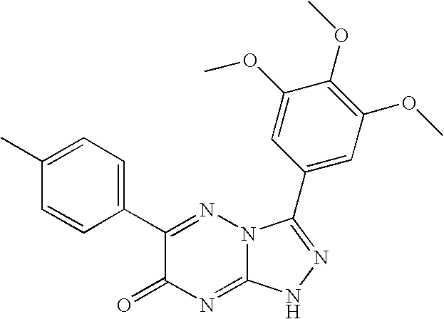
C1=CC(C2=NN3C(=NC2=O)NN=C3C2=CC(OC)=C(OC)C(OC)=C2)=CC=C1C
